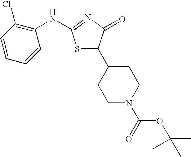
C1(C2CCN(C(=O)OC(C)(C)C)CC2)SC(NC2=C(Cl)C=CC=C2)=NC1=O
